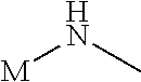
[M]NC
